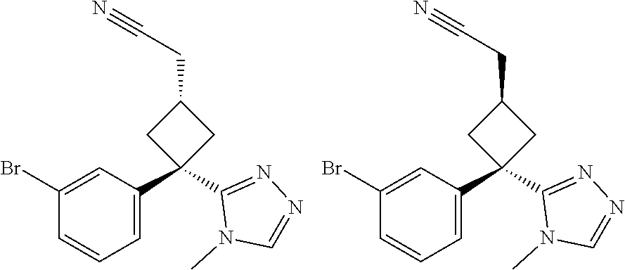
C1(Br)=CC(C2(C3=NN=CN3C)CC(CC#N)C2)=CC=C1.C1(Br)=CC(C2(C3=NN=CN3C)CC(CC#N)C2)=CC=C1
